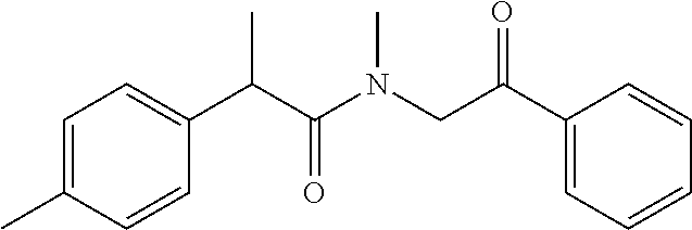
C1=C(C)C=CC(C(C(N(CC(C2=CC=CC=C2)=O)C)=O)C)=C1
